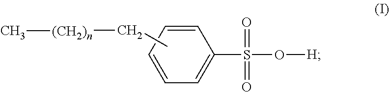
C1=CC=CC(S(=O)(=O)O[H])=C1.CC[(CH2)n]C
